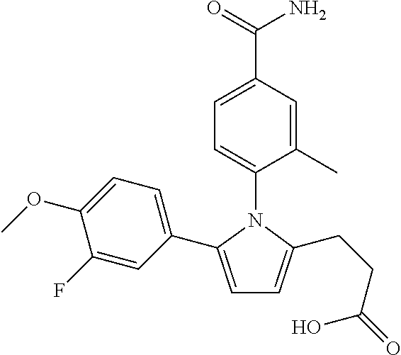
C1=C(C(=O)N)C=C(C)C(N2C(C3=CC=C(OC)C(F)=C3)=CC=C2CCC(O)=O)=C1
